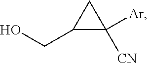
C1(CO)C([CN])([Ar])C1
